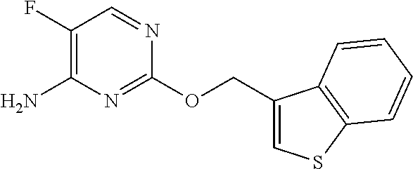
C1(COC2=NC(N)=C(F)C=N2)=CSC2=C1C=CC=C2
